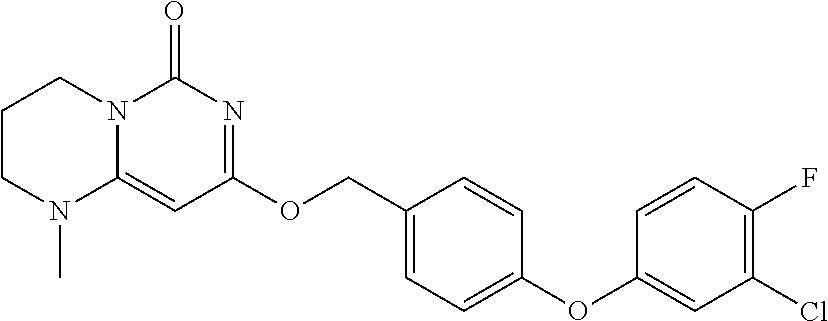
C1CN(C)C2=CC(OCC3=CC=C(OC4=CC(Cl)=C(F)C=C4)C=C3)=NC(=O)N2C1
